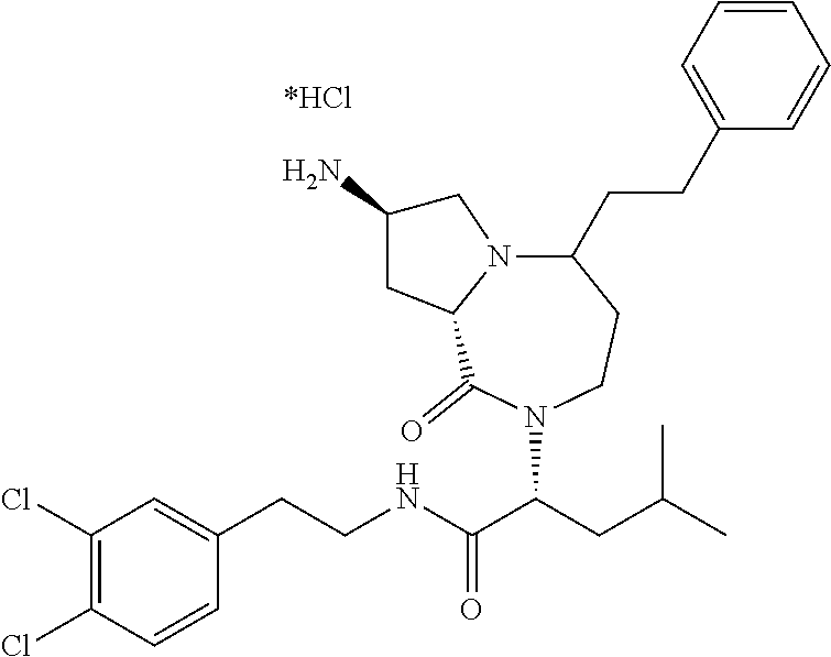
C1(CCNC(C(CC(C)C)N2C(=O)C3N(CC(N)C3)C(CCC3=CC=CC=C3)CC2)=O)=CC(Cl)=C(Cl)C=C1
